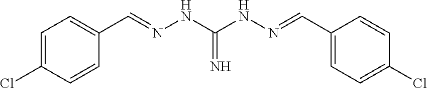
C1=CC(Cl)=CC=C1C=NNC(=N)NN=CC1=CC=C(Cl)C=C1
